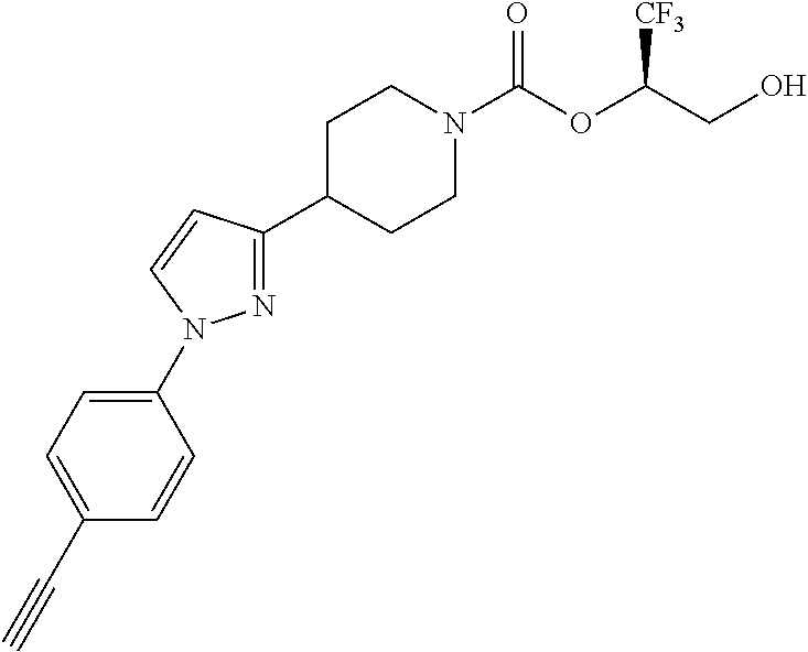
C1(C2CCN(C(OC(CO)[CF3])=O)CC2)=NN(C2=CC=C(C#C)C=C2)C=C1
